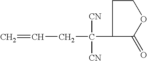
C=CCC([CN])([CN])C1C(=O)OCC1
